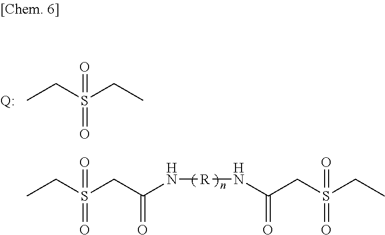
[Q:].CCS(CC)(=O)=O.CCS(CC(N[R]NC(CS(CC)(=O)=O)=O)=O)(=O)=O
